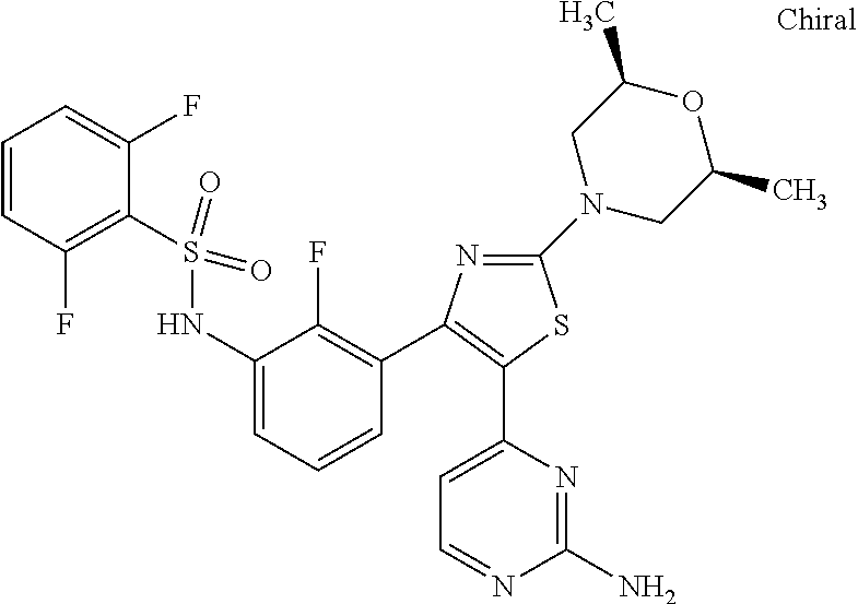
N1=C(N2CC(C)OC(C)C2)SC(C2=CC=NC(N)=N2)=C1C1=C(F)C(NS(C2=C(F)C=CC=C2F)(=O)=O)=CC=C1
